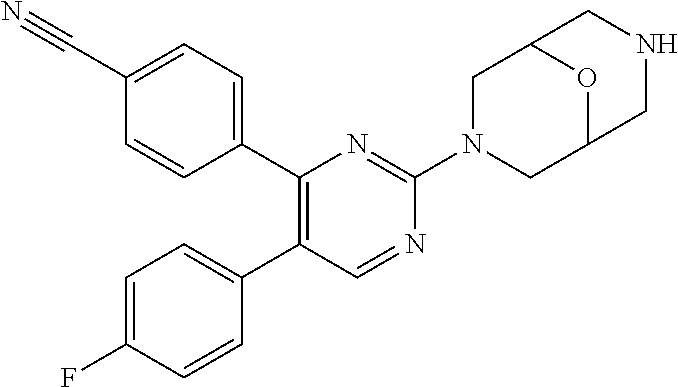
C1(C#N)=CC=C(C2=C(C3=CC=C(F)C=C3)C=NC(N3CC4OC(C3)CNC4)=N2)C=C1
